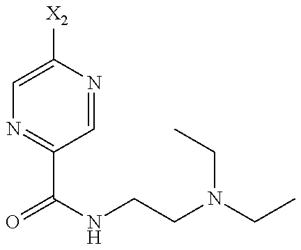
C1=C([X2])N=CC(C(NCCN(CC)CC)=O)=N1
